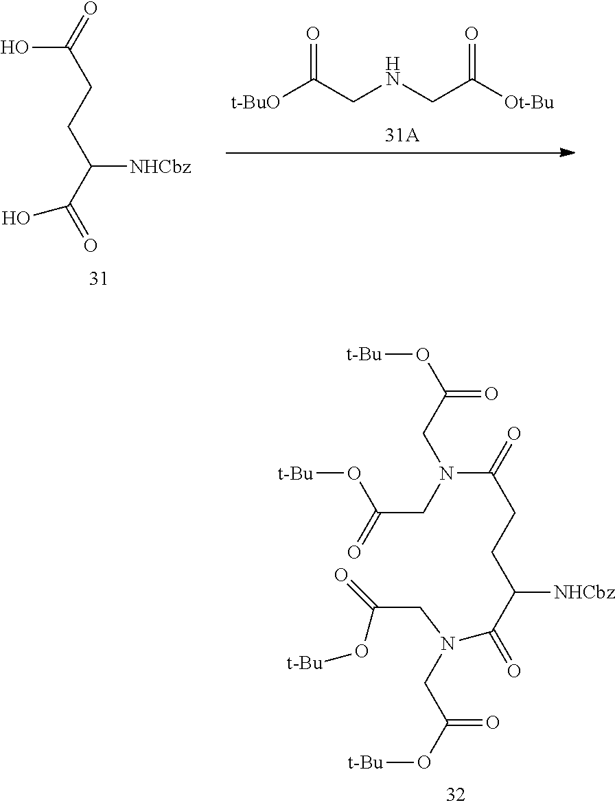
OC(CCC(C(=O)O)[NHCbz])=O.[t-BuO]C(CNCC([Ot-Bu])=O)=O.N(C(CCC(C(=O)N(CC(O[t-Bu])=O)CC(=O)O[t-Bu])[NHCbz])=O)(CC(=O)O[t-Bu])CC(O[t-Bu])=O
